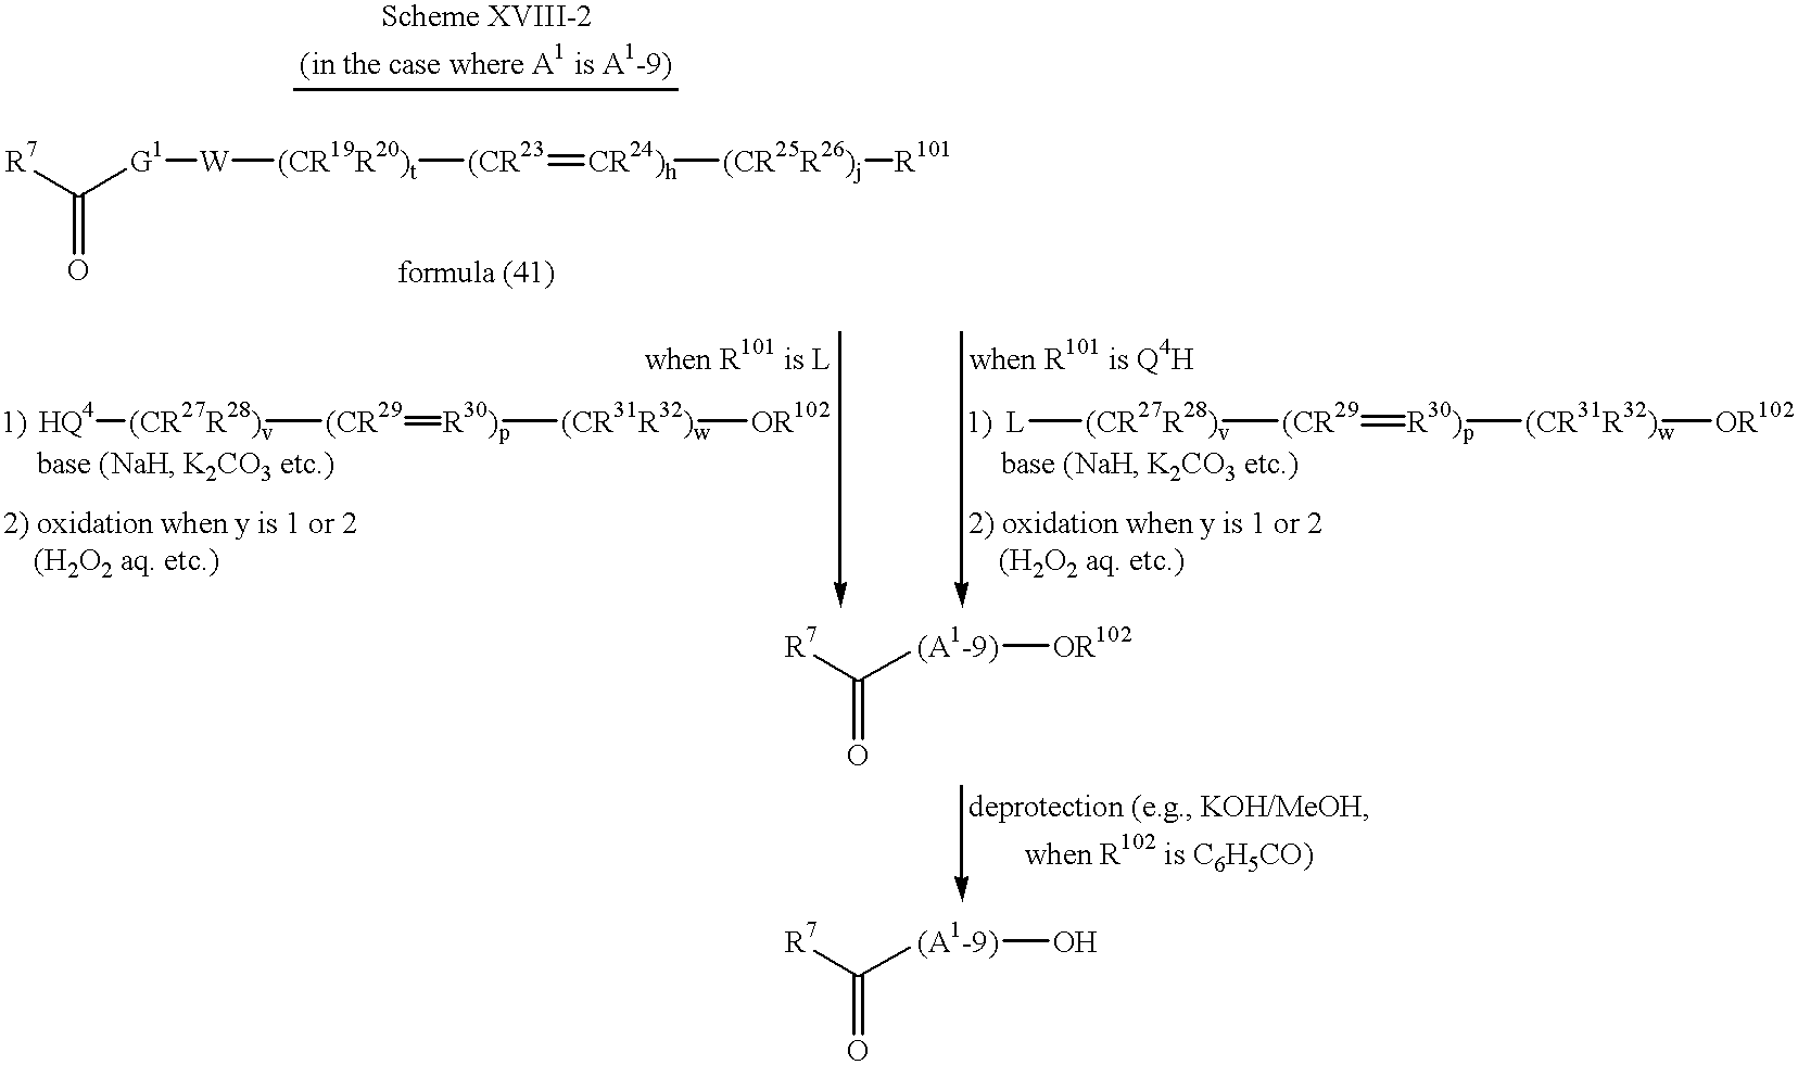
[HQ4][(CR27R28)v][(CR29]=[R30)p][(CR31R32)w][OR102].[L][(CR27R28)v][(CR29]=[R30)p][(CR31R32)w][OR102].[R7]C([(A1-9)][OR102])=O.[R7]C([G1][W][(CR19R20)t][(CR23]=[CR24)h][(CR25R26)j][R101])=O.[R7]C([(A1-9)]O)=O
